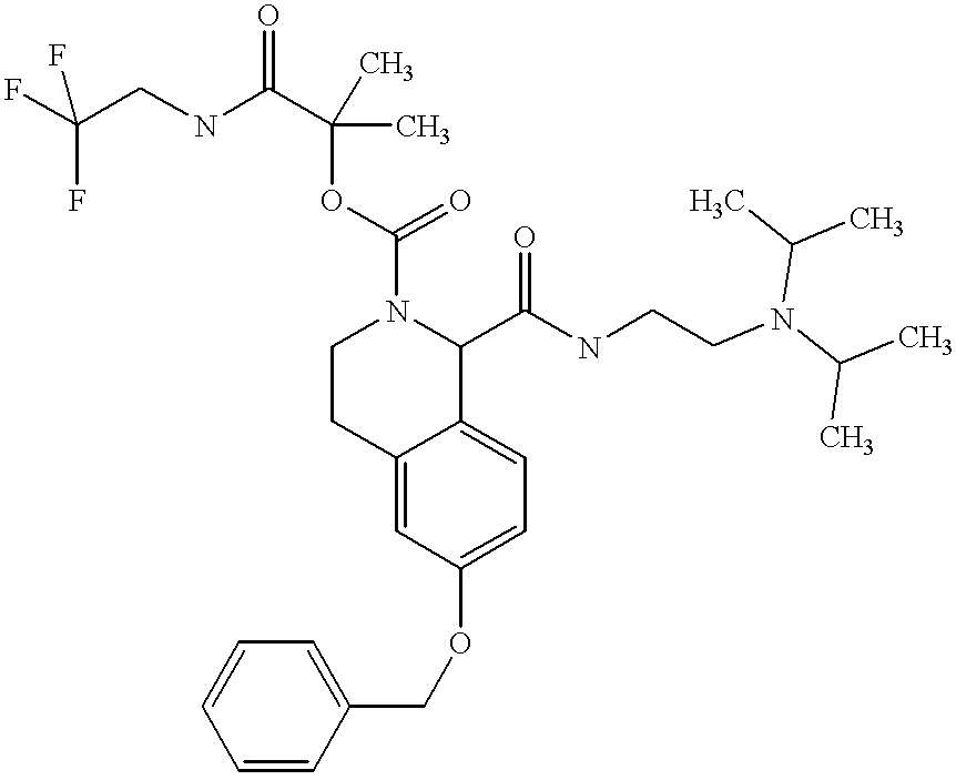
O(C1=CC=C2C(=C1)CCN(C(=O)OC(C)(C)C(NCC(F)(F)F)=O)C2C(NCCN(C(C)C)C(C)C)=O)CC1=CC=CC=C1
